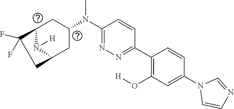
[H]N1C2CC(N(C3=NN=C(C4=C(O[H])C=C(N5C=CN=C5)C=C4)C=C3)C)CC1CC2(F)F
